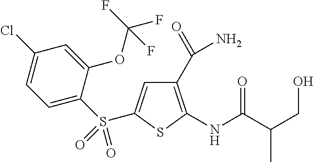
C1(C(=O)N)=C(NC(C(CO)C)=O)SC(S(=O)(C2=CC=C(Cl)C=C2OC(F)(F)F)=O)=C1
